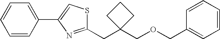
C1=CC=CC(COCC2(CC3=NC(C4=CC=CC=C4)=CS3)CCC2)=C1
